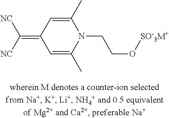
C1=C(C)N(CCO[SO-3M+])C(C)=CC1=C([NC])[NC]
